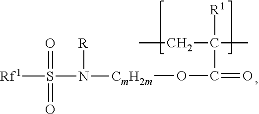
CCC(C)([R1])C(=O)O[CmH2m]N(S([Rf1])(=O)=O)[R]
